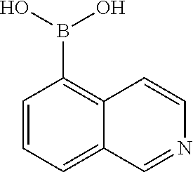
C1=CC=C2C(=C1B(O)O)C=CN=C2
